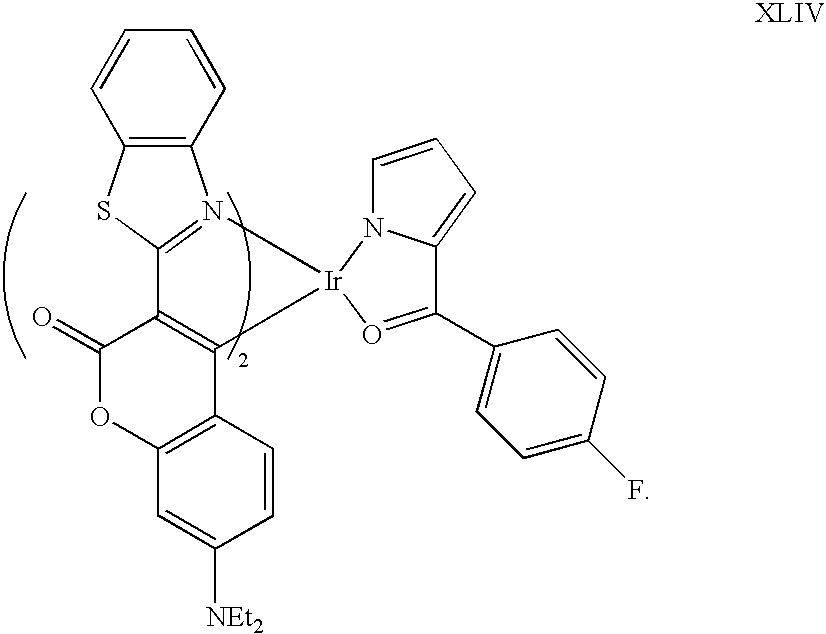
C12=C(C=CC=C1)N1=C(S2)C2=C(C3=C(OC2=O)C=C([NEt2])C=C3)[Ir]12O=C(C1=CC=C(F)C=C1)C1=CC=CN21
